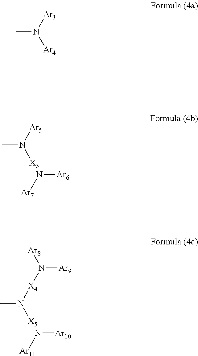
CN([Ar5])[X3].N([Ar6])[Ar7].CN([X4]N([Ar8])[Ar9])[X5].N([Ar10])[Ar11].CN([Ar3])[Ar4]
